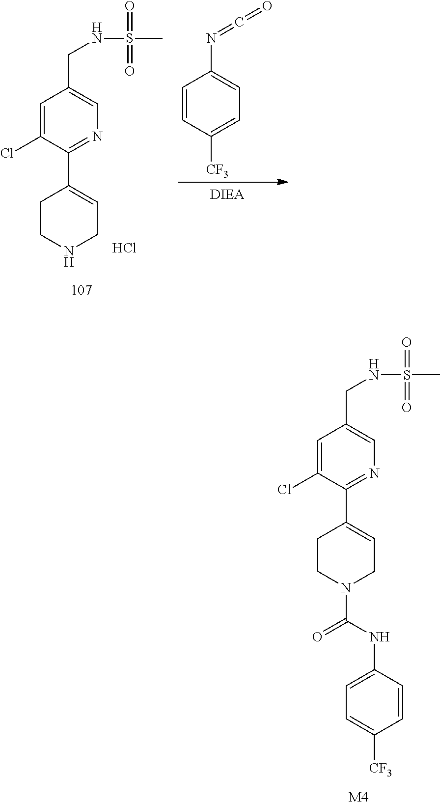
C1=C(Cl)C(C2=CCN(C(NC3=CC=C([CF3])C=C3)=O)CC2)=NC=C1CNS(C)(=O)=O.[M4].C1=C(Cl)C(C2=CCNCC2)=NC=C1CNS(C)(=O)=O.Cl.C1=CC([CF3])=CC=C1N=C=O
